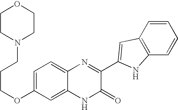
C1=C2C(=CC=C1OCCCN1CCOCC1)N=C(C1=CC3=C(C=CC=C3)N1)C(=O)N2
